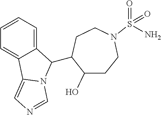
C1=CC=C2C(=C1)C1=CN=CN1C2C1C(O)CCN(S(=O)(=O)N)CC1
